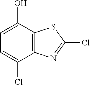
C1=C(Cl)C2=C(C(O)=C1)SC(Cl)=N2
